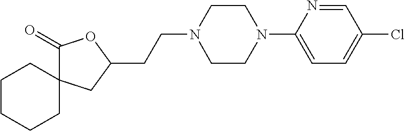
C1CCCCC12CC(CCN1CCN(C3=CC=C(Cl)C=N3)CC1)OC2=O
